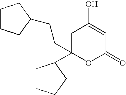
C(C1(C2CCCC2)OC(=O)C=C(O)C1)CC1CCCC1
